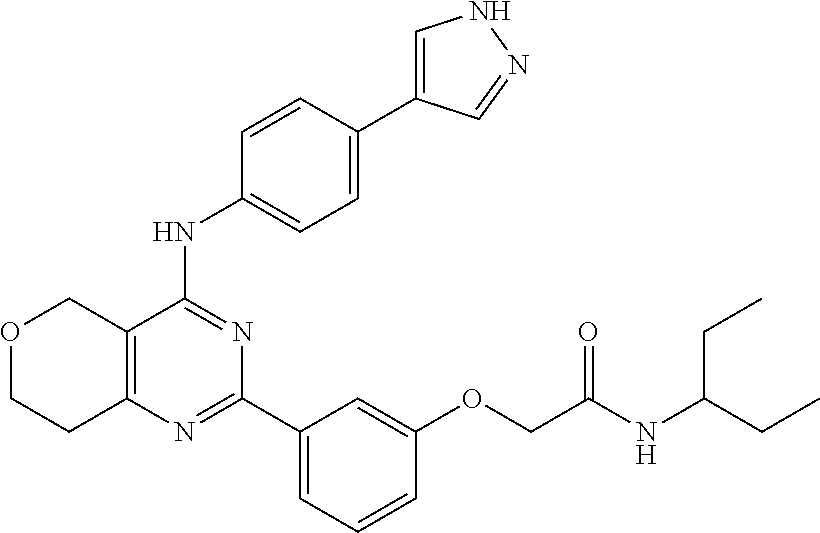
C12=C(C(NC3=CC=C(C4=CNN=C4)C=C3)=NC(C3=CC=CC(OCC(NC(CC)CC)=O)=C3)=N1)COCC2
